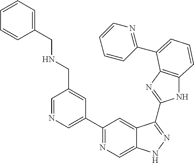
C1=NC=C(C2=NC=C3C(=C2)C(C2=NC4=C(N2)C=CC=C4C2=NC=CC=C2)=NN3)C=C1CNCC1=CC=CC=C1
